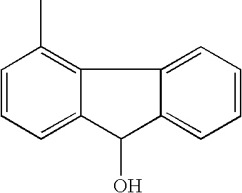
C1=CC=C2C(=C1C)C1=CC=CC=C1C2O
